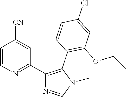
C1=CN=C(C2=C(C3=C(OCC)C=C(Cl)C=C3)N(C)C=N2)C=C1[CN]
